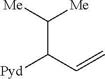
C(C(C=C)[Pyd])([Me])[Me]
